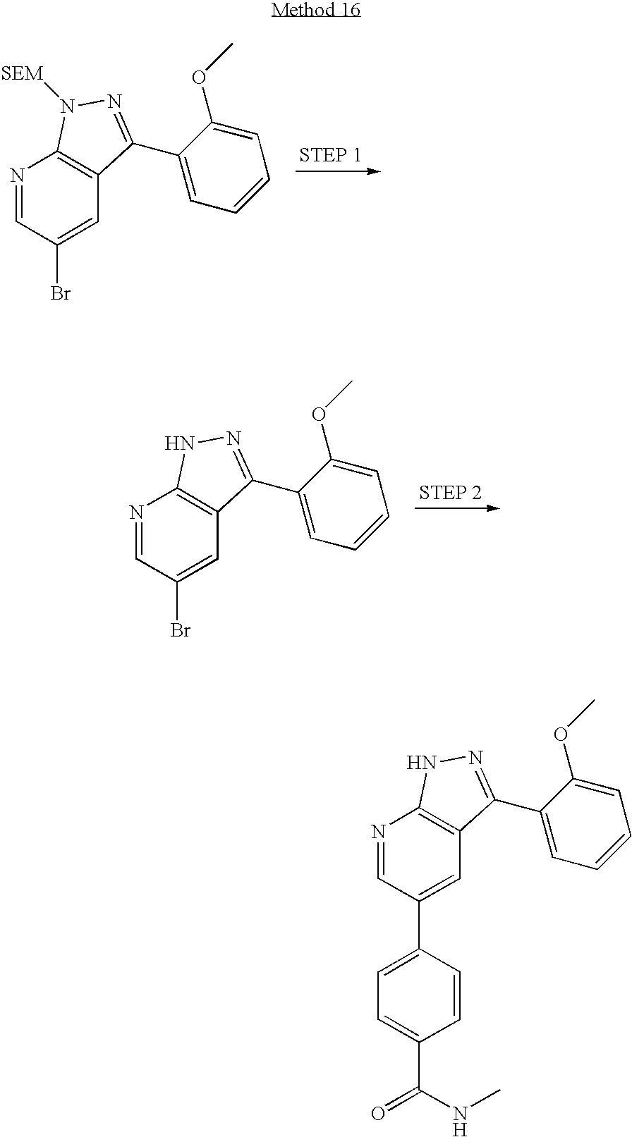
N1=CC(Br)=CC2=C1N([SEM])N=C2C1=CC=CC=C1OC.N1=CC(Br)=CC2=C1NN=C2C1=CC=CC=C1OC.N1=CC(C2=CC=C(C(NC)=O)C=C2)=CC2=C1NN=C2C1=CC=CC=C1OC
